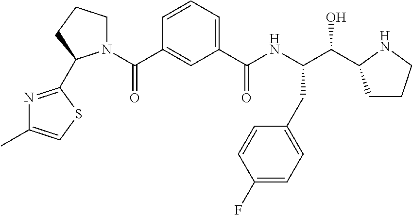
C1=CC=C(C(NC(C(O)C2CCCN2)CC2=CC=C(F)C=C2)=O)C=C1C(=O)N1CCCC1C1=NC(C)=CS1
